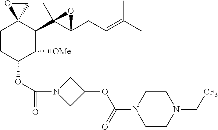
C1CC(OC(=O)N2CC(OC(N3CCN(C[CF3])CC3)=O)C2)C([OMe])C(C2(C)C(CC=C(C)C)O2)C12CO2
